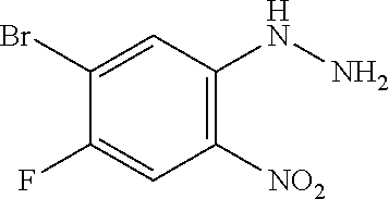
C1(Br)=CC(NN)=C([NO2])C=C1F
